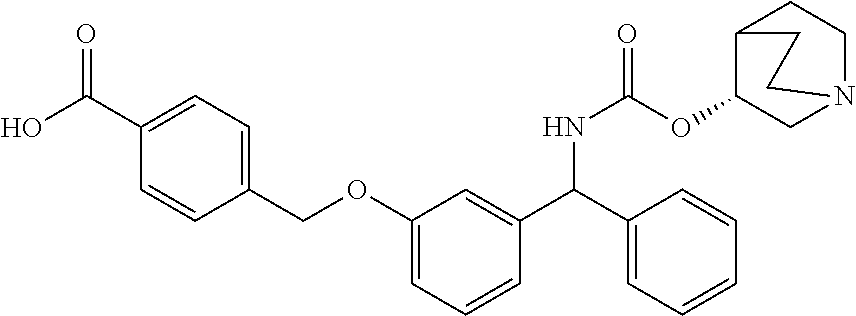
C1=C(C(O)=O)C=CC(COC2=CC=CC(C(C3=CC=CC=C3)NC(=O)OC3CN4CCC3CC4)=C2)=C1
